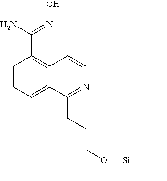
C1=CC=C2C(=C1C(N)=NO)C=CN=C2CCCO[Si](C(C)(C)C)(C)C
